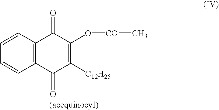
C12=C(C=CC=C1)C(=O)C(O[CO]C)=C([C12H25])C2=O
